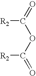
O=C(OC(=O)[R2])[R2]
